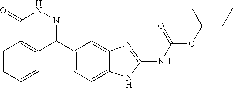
O(C(CC)C)C(=O)NC1=NC2=CC(C3=NNC(=O)C4=C3C=C(F)C=C4)=CC=C2N1
